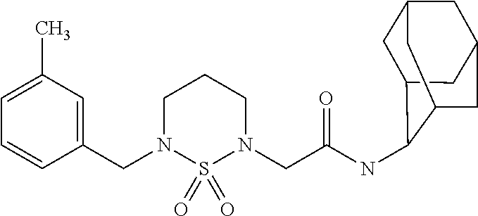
C1(CN2S(=O)(=O)N(CC(NC3C4CC5CC(CC3C5)C4)=O)CCC2)=CC(C)=CC=C1
